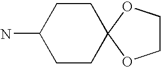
C1CC2(CCC1N)OCCO2
